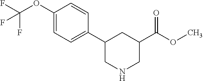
C1(OC(F)(F)F)=CC=C(C2CNCC(C(OC)=O)C2)C=C1
